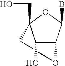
C12C(B)OC(CO)(CO1)C2O
